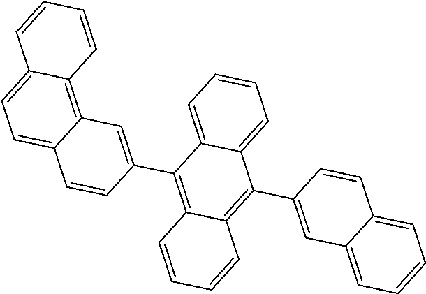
C12=C3C(=CC=C1C=CC(C1=C4C(=C(C5=CC6=CC=CC=C6C=C5)C5=CC=CC=C15)C=CC=C4)=C2)C=CC=C3
